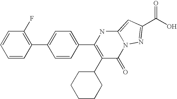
C1=CC(C2=CC=C(C3=C(C4CCCCC4)C(=O)N4C(=CC(C(=O)O)=N4)N3)C=C2)=C(F)C=C1
